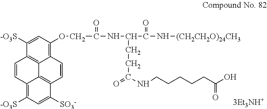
C(C(N[(CH2CH2O)24CH3])=O)(CCC(=O)NCCCCCC(=O)O)NC(=O)COC1=C2C3=C(C([-O3S])=C1)C=CC1=C([-O3S])C=C([SO3-])C(=C31)C=C2
